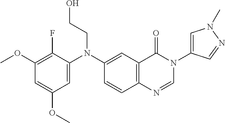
C1=C(N(CCO)C2=CC3=C(C=C2)N=CN(C2=CN(C)N=C2)C3=O)C(F)=C(OC)C=C1OC
